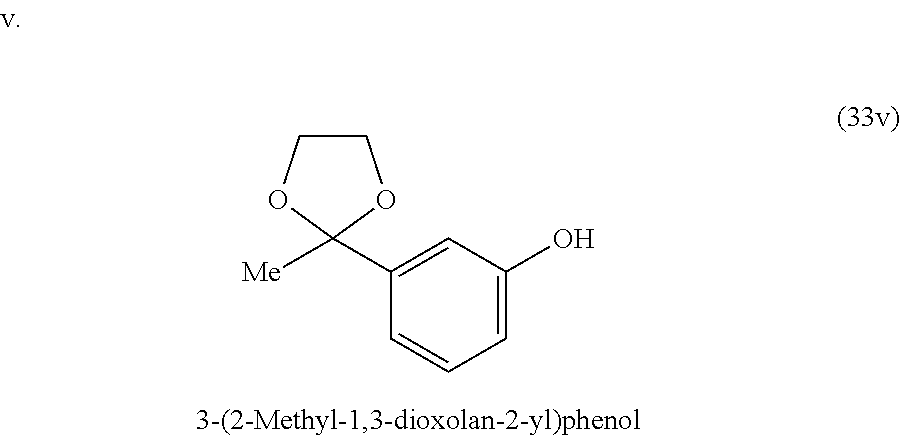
C1=C(O)C=C(C2([Me])OCCO2)C=C1
